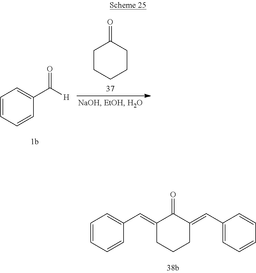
O=C1CCCCC1.C1=CC=CC(C([H])=O)=C1.C1=CC=CC(C=C2C(=O)C(=CC3=CC=CC=C3)CCC2)=C1
